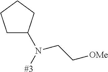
C1C(N([#3])CC[OMe])CCC1
